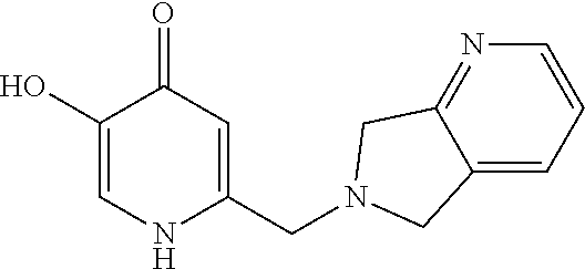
C1(O)=CNC(CN2CC3=NC=CC=C3C2)=CC1=O
